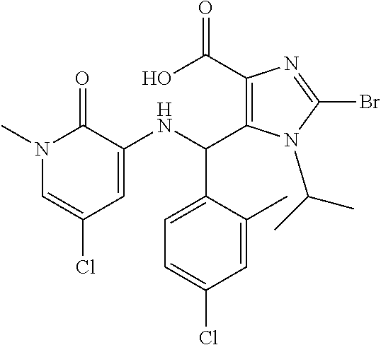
C1(C(O)=O)=C(C(NC2=CC(Cl)=CN(C)C2=O)C2=CC=C(Cl)C=C2C)N(C(C)C)C(Br)=N1
